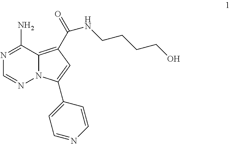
N1=C(N)C2=C(C(=O)NCCCCO)C=C(C3=CC=NC=C3)N2N=C1
